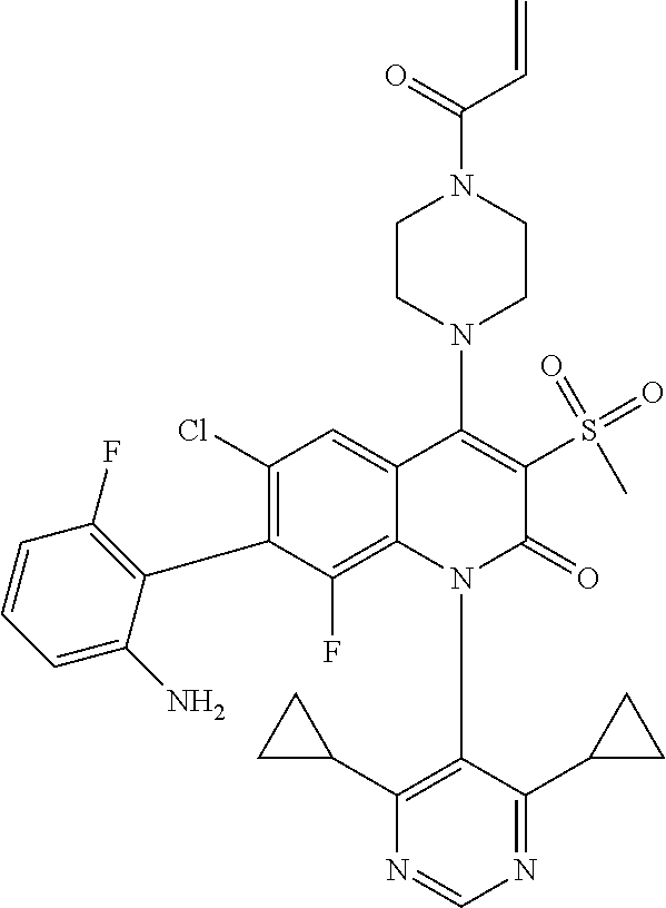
C1(Cl)=C(C2=C(F)C=CC=C2N)C(F)=C2C(=C1)C(N1CCN(C(=O)C=C)CC1)=C(S(C)(=O)=O)C(=O)N2C1=C(C2CC2)N=CN=C1C1CC1
